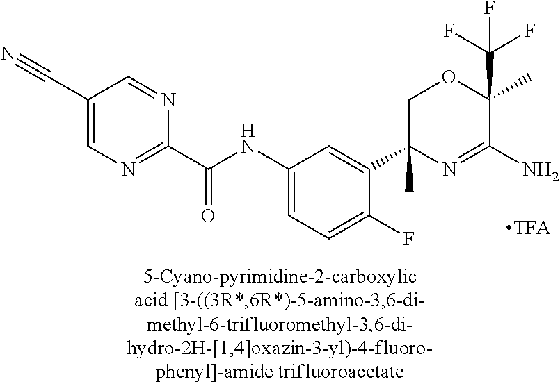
[TFA].N(C1=CC=C(F)C(C2(C)N=C(N)C(C(F)(F)F)(C)OC2)=C1)C(C1=NC=C(C#N)C=N1)=O
